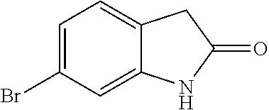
C1=C(Br)C=C2C(=C1)CC(=O)N2
